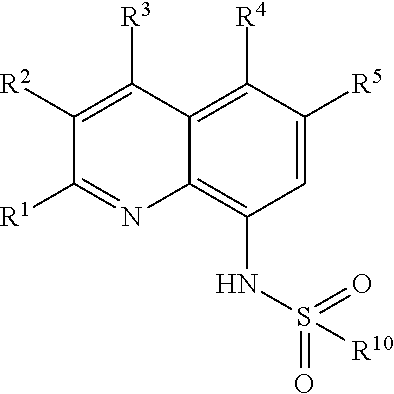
C1=C([R5])C([R4])=C2C(=C1NS(=O)(=O)[R10])N=C([R1])C([R2])=C2[R3]
